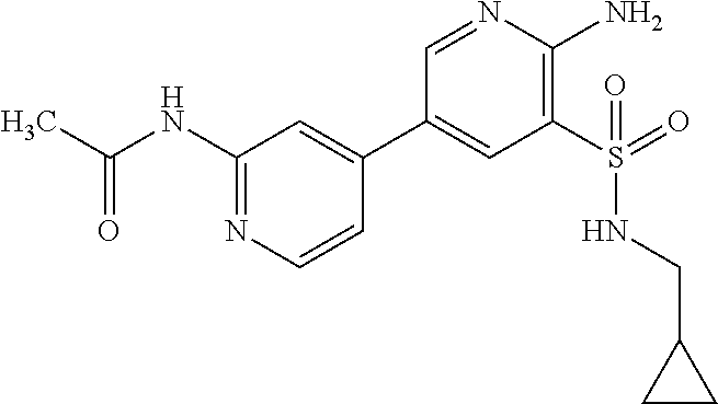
C1(NC(C)=O)=NC=CC(C2=CC(S(=O)(NCC3CC3)=O)=C(N)N=C2)=C1
